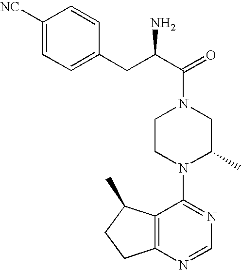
C(C1=CC=C([NC])C=C1)C(C(=O)N1CCN(C2=NC=NC3=C2C(C)CC3)C(C)C1)N
